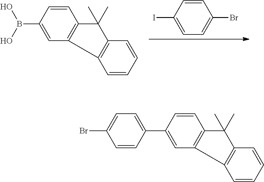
C1=CC(I)=CC=C1Br.C1=CC(B(O)O)=CC2=C1C(C)(C)C1=C2C=CC=C1.C1=CC(C2=CC=C(Br)C=C2)=CC2=C1C(C)(C)C1=C2C=CC=C1
